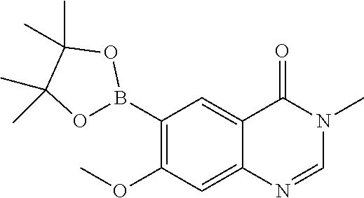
C1(B2OC(C)(C)C(C)(C)O2)=C(OC)C=C2C(=C1)C(=O)N(C)C=N2
